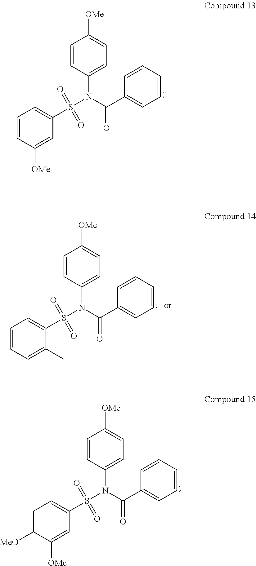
C1=C(N(C(C2=CC=CC=C2)=O)S(C2=CC=CC([OMe])=C2)(=O)=O)C=CC([OMe])=C1.C1=C(N(C(C2=CC=CC=C2)=O)S(C2=CC=C([MeO])C([OMe])=C2)(=O)=O)C=CC([OMe])=C1.C1=C(N(C(C2=CC=CC=C2)=O)S(C2=CC=CC=C2C)(=O)=O)C=CC([OMe])=C1
